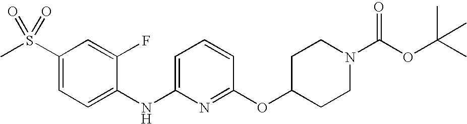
C1(S(C)(=O)=O)=CC=C(NC2=CC=CC(OC3CCN(C(OC(C)(C)C)=O)CC3)=N2)C(F)=C1
